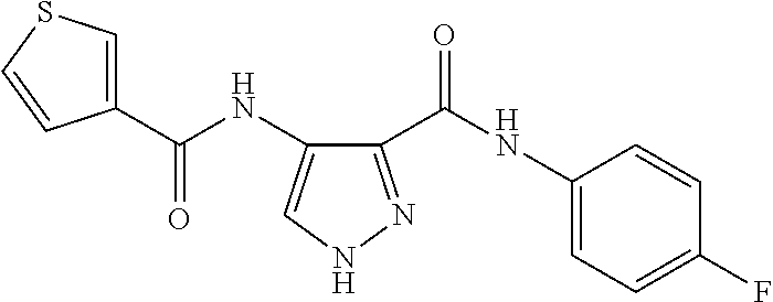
C(NC1=CNN=C1C(NC1=CC=C(F)C=C1)=O)(=O)C1=CSC=C1
